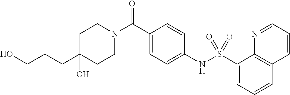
C1(CCCO)(O)CCN(C(C2=CC=C(NS(C3=CC=CC4=C3N=CC=C4)(=O)=O)C=C2)=O)CC1
